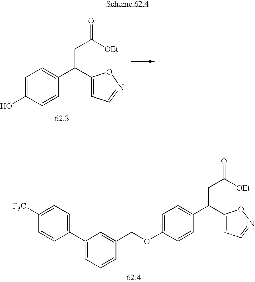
C1=C(O)C=CC(C(CC(=O)[OEt])C2=CC=NO2)=C1.C1=C(OCC2=CC(C3=CC=C([F3C])C=C3)=CC=C2)C=CC(C(CC(=O)[OEt])C2=CC=NO2)=C1
